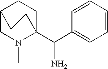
C12CN(C)C(C(N)C3=CC=CC=C3)(CC1)CC2
